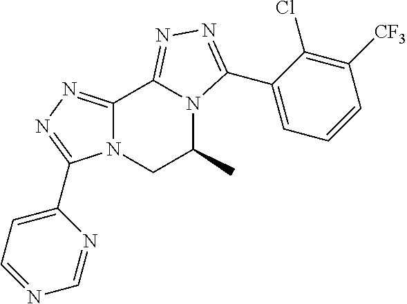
C12=NN=C(C3=CC=NC=N3)N1CC(C)N1C2=NN=C1C1=CC=CC([CF3])=C1Cl
